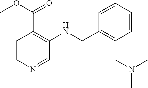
CN(CC1=C(CNC2=C(C(OC)=O)C=CN=C2)C=CC=C1)C
